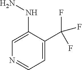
C1=C(C(F)(F)F)C(NN)=CN=C1
